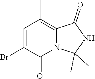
C1(=O)C(Br)=CC(C)=C2C(=O)NC(C)(C)N12
